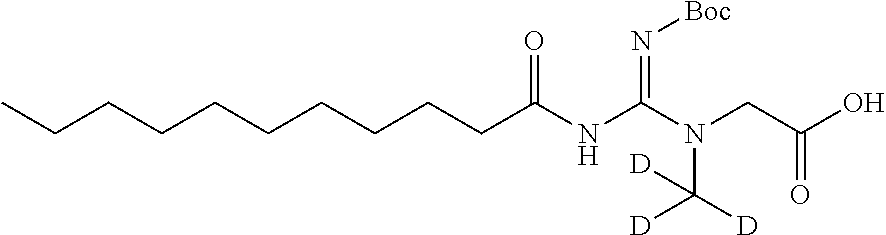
C(CCCCCCCC(NC(N(CC(O)=O)C([D])([D])[D])=N[Boc])=O)CC
